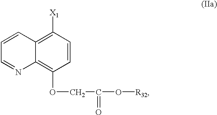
C12=C(OCC(O[R32])=O)C=CC([X1])=C1C=CC=N2
